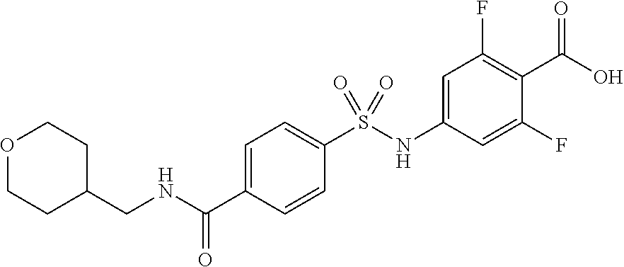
C1=C(C(NCC2CCOCC2)=O)C=CC(S(NC2=CC(F)=C(C(O)=O)C(F)=C2)(=O)=O)=C1
